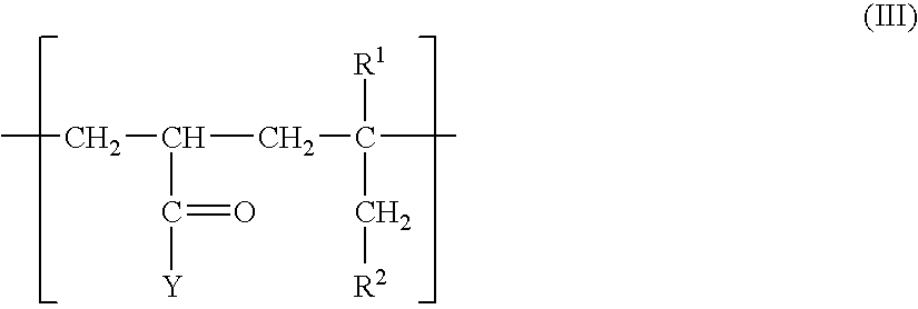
CCC(CC(C)([R1])C[R2])C([Y])=O
